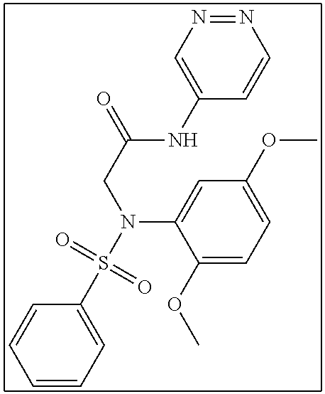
C1=CC=CC(S(N(C2=CC(OC)=CC=C2OC)CC(=O)NC2=CN=NC=C2)(=O)=O)=C1
